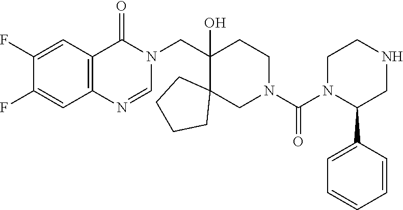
C12=C(N=CN(CC3(O)C4(CN(C(N5C(C6=CC=CC=C6)CNCC5)=O)CC3)CCCC4)C1=O)C=C(F)C(F)=C2
